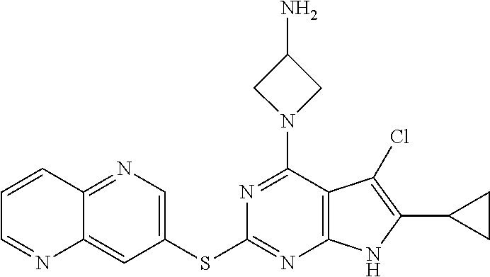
N1=C(N2CC(N)C2)C2=C(N=C1SC1=CN=C3C(=C1)N=CC=C3)NC(C1CC1)=C2Cl
